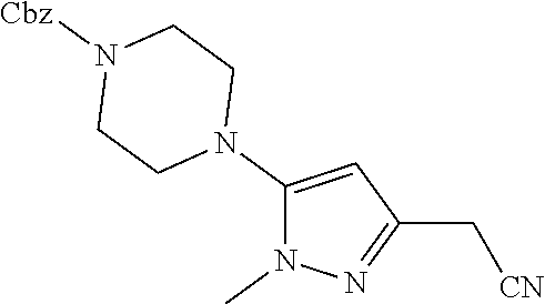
C1(N2CCN([Cbz])CC2)=CC(C[CN])=NN1C
